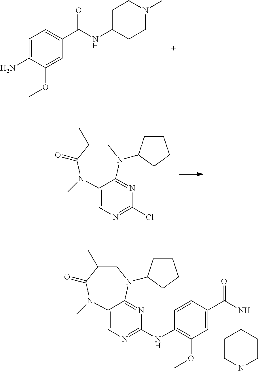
C1=C(N)C(OC)=CC(C(NC2CCN(C)CC2)=O)=C1.C12=CN=C(Cl)N=C1N(C1CCCC1)CC(C)C(=O)N2C.C12=CN=C(NC3=C(OC)C=C(C(NC4CCN(C)CC4)=O)C=C3)N=C1N(C1CCCC1)CC(C)C(=O)N2C
